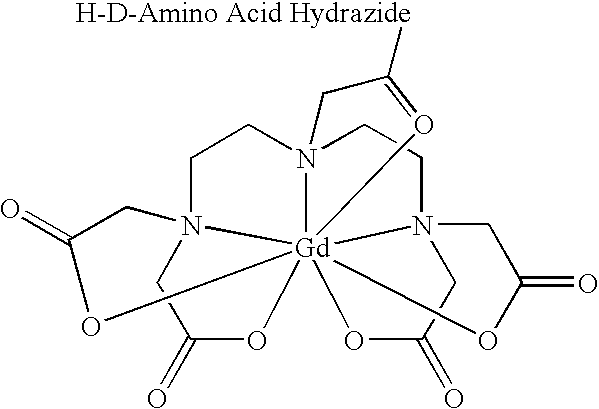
C1N23CC(=O)O[Gd]24567(N(C1)(CCN4(CC(=O)O5)CC(=O)O6)CC([H-D-Amino Acid Hydrazide])=O7)OC(=O)C3
